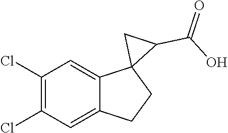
C1(Cl)=C(Cl)C=C2C(=C1)C1(CC2)C(C(O)=O)C1
